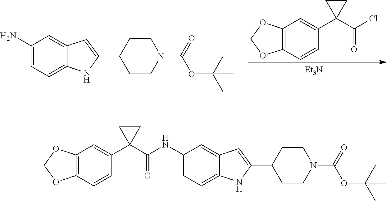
C1(N)=CC=C2C(=C1)C=C(C1CCN(C(=O)OC(C)(C)C)CC1)N2.C12=C(C=CC(C3(C(=O)Cl)CC3)=C1)OCO2.[Et3N].C12=C(C=CC(C3(C(=O)NC4=CC=C5C(=C4)C=C(C4CCN(C(=O)OC(C)(C)C)CC4)N5)CC3)=C1)OCO2
